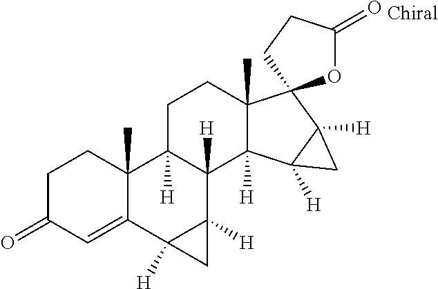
C1C(=O)C=C2C(C)(C1)C1([H])C([H])(C3([H])C2([H])C3)C2([H])C(C)(CC1)C1(C3([H])C2([H])C3)OC(=O)CC1
